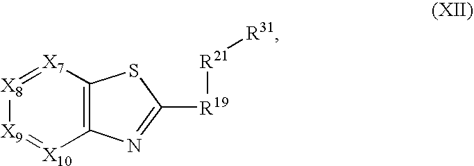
[X9]1=[X10]C2=C([X7]=[X8]1)SC([R19][R21][R31])=N2
